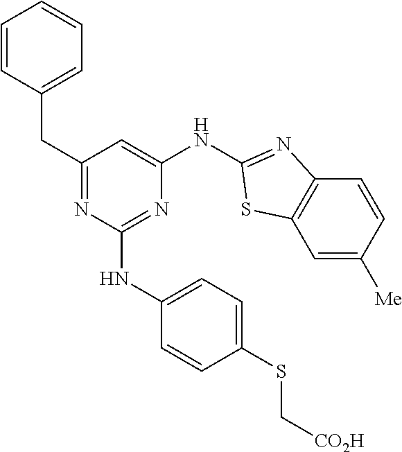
C1=C([Me])C=CC2=C1SC(NC1=CC(CC3=CC=CC=C3)=NC(NC3=CC=C(SC[CO2H])C=C3)=N1)=N2
